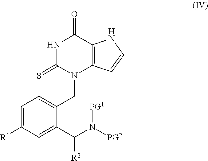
C1=C([R1])C=C(C(N([PG2])[PG1])[R2])C(CN2C3=C(C(=O)NC2=S)NC=C3)=C1
